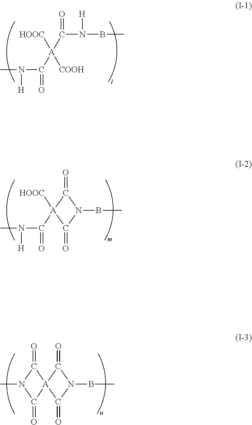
CN(C(=O)[A](C(N(BC)[H])=O)([HOOC])[COOH])[H].CN(C(=O)[A]1([HOOC])C(=O)N(BC)C1=O)[H].C1(=O)[A]2(C(=O)N(BC)C2=O)C(=O)N1C
